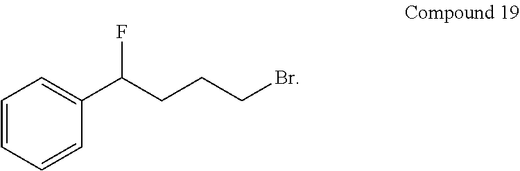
C1=CC=CC(C(CCCBr)F)=C1
